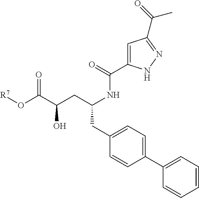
C(CC1=CC=C(C2=CC=CC=C2)C=C1)(CC(C(O[R7])=O)O)NC(=O)C1=CC(C(=O)C)=NN1
